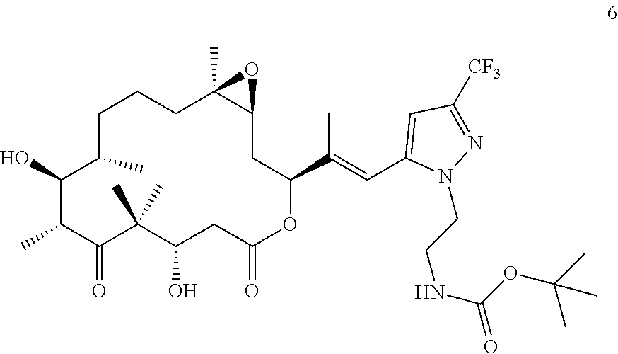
C1(O)C(C)C(=O)C(C)(C)C(O)CC(=O)OC(C(=CC2=CC([CF3])=NN2CCNC(=O)OC(C)(C)C)C)CC2C(C)(CCCC1C)O2
